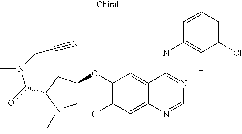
C1(Cl)=CC=CC(NC2=NC=NC3=CC(OC)=C(OC4CN(C)C(C(=O)N(CC#N)C)C4)C=C23)=C1F
